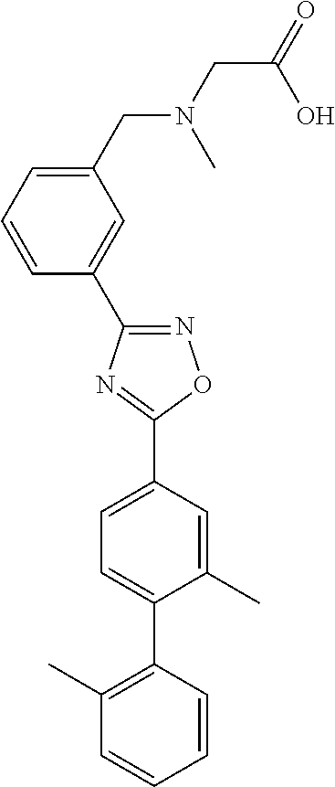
C1(CN(CC(=O)O)C)=CC=CC(C2=NOC(C3=CC=C(C4=C(C)C=CC=C4)C(C)=C3)=N2)=C1
